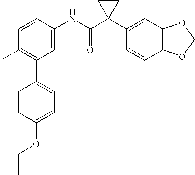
C1=CC(NC(C2(C3=CC4=C(C=C3)OCO4)CC2)=O)=CC(C2=CC=C(OCC)C=C2)=C1C
